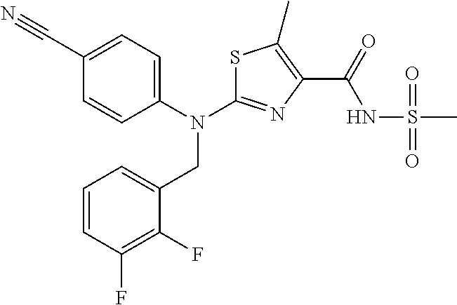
C1(C#N)=CC=C(N(CC2=CC=CC(F)=C2F)C2=NC(C(NS(C)(=O)=O)=O)=C(C)S2)C=C1
